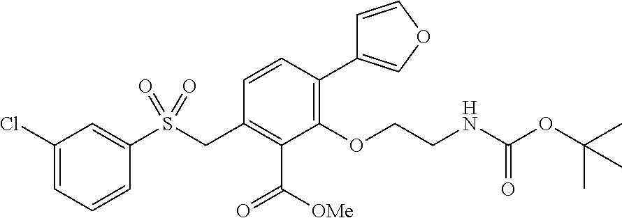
C1(Cl)=CC=CC(S(CC2=C(C([OMe])=O)C(OCCNC(OC(C)(C)C)=O)=C(C3=COC=C3)C=C2)(=O)=O)=C1
